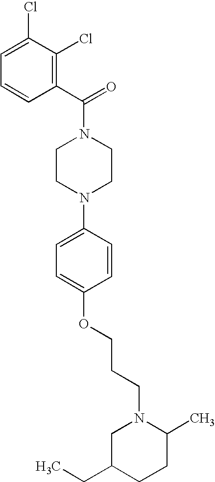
C1=CC(C(N2CCN(C3=CC=C(OCCCN4CC(CC)CCC4C)C=C3)CC2)=O)=C(Cl)C(Cl)=C1
